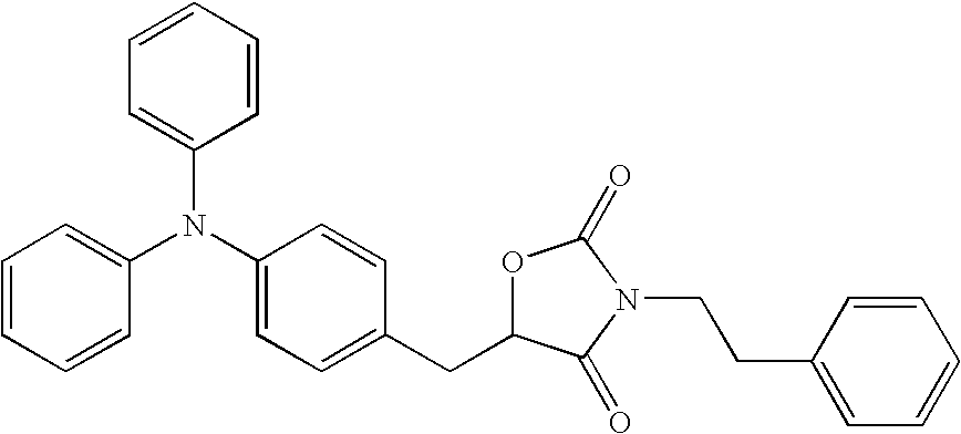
C1=CC=CC(N(C2=CC=C(CC3OC(=O)N(CCC4=CC=CC=C4)C3=O)C=C2)C2=CC=CC=C2)=C1
